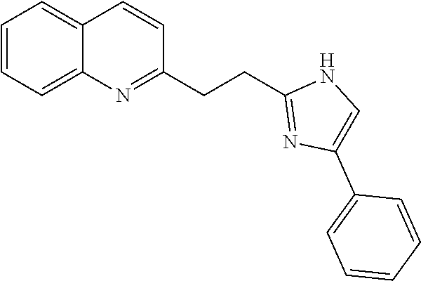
C1=CC=C2C(=C1)C=CC(CCC1=NC(C3=CC=CC=C3)=CN1)=N2
